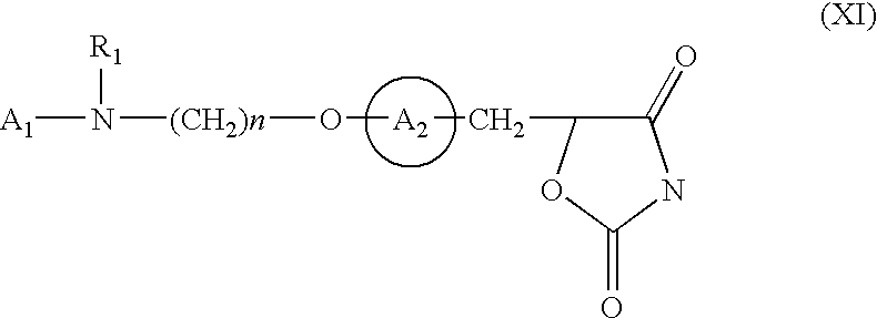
N([(CH2)n]O[A2]CC1C(=O)NC(=O)O1)([A1])[R1]
